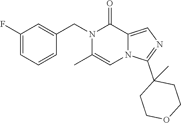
C1=CC=C(F)C=C1CN1C(C)=CN2C(=CN=C2C2(C)CCOCC2)C1=O
